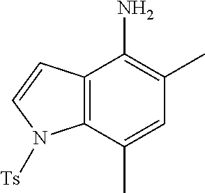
C12=C(C(C)=CC(C)=C1N)N([Ts])C=C2
